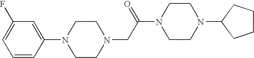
C1=CC(N2CCN(CC(N3CCN(C4CCCC4)CC3)=O)CC2)=CC(F)=C1
